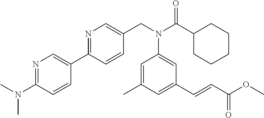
C(N(C(C1CCCCC1)=O)C1=CC(C=CC(=O)OC)=CC(C)=C1)C1=CN=C(C2=CN=C(N(C)C)C=C2)C=C1
